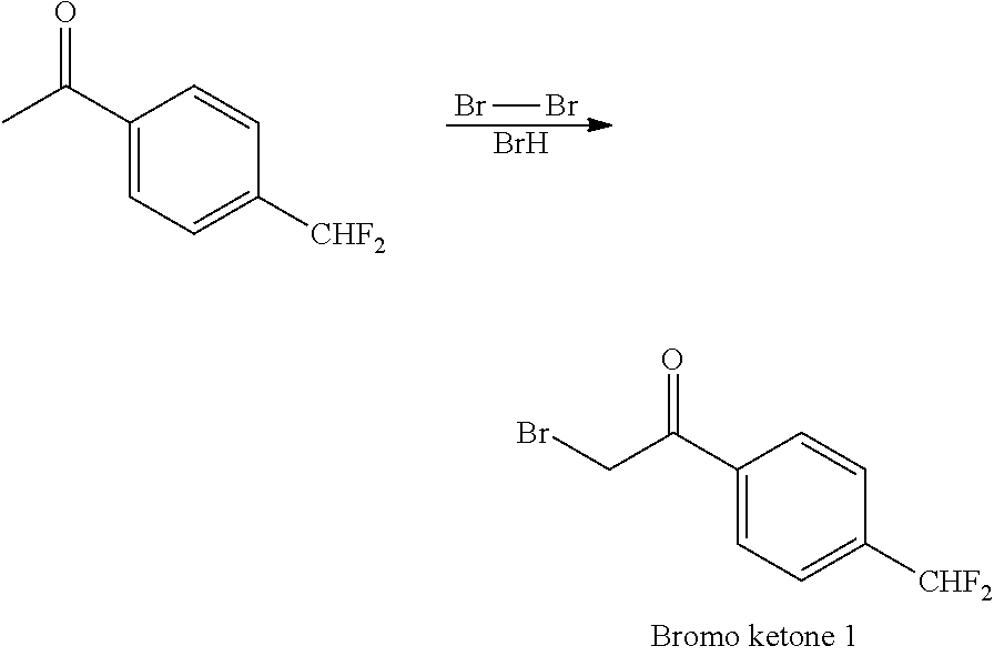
BrBr.Br.C1(C(C)=O)=CC=C([CHF2])C=C1.C1(C(CBr)=O)=CC=C([CHF2])C=C1
